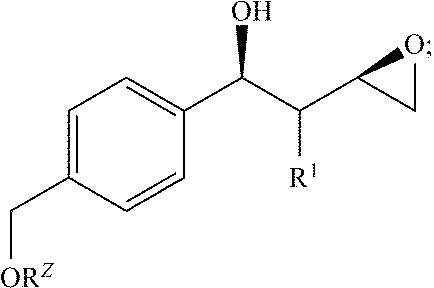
C1=C(C[ORZ])C=CC(C(C(C2OC2)[R1])O)=C1
